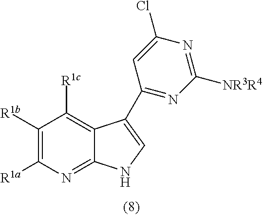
C1([R1b])=C([R1a])N=C2C(=C1[R1c])C(C1=NC([NR3R4])=NC(Cl)=C1)=CN2
